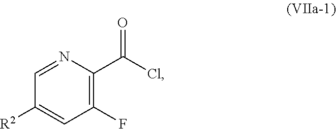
C1=C([R2])C=NC(C(=O)Cl)=C1F
